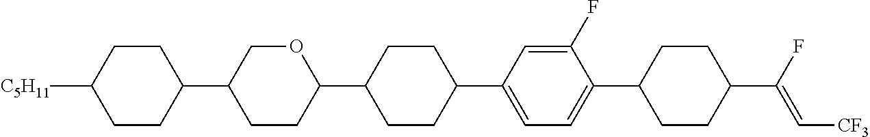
C1CC(C2CCC(C3CCC(C4=CC=C(C5CCC(C(F)=C[CF3])CC5)C(F)=C4)CC3)OC2)CCC1[C5H11]
